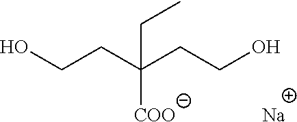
OCCC(CCO)([COO])CC.[Na]
